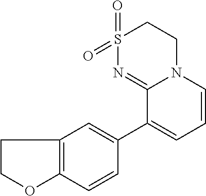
C1S(=O)(=O)N=C2N(C1)C=CC=C2C1=CC2=C(C=C1)OCC2
